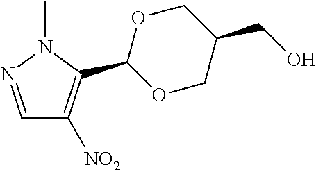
C1=NN(C)C(C2OCC(CO)CO2)=C1[NO2]
